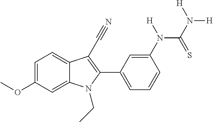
C1=C2C(=CC=C1OC)C(C#N)=C(C1=CC=CC(N(C(N([H])[H])=S)[H])=C1)N2CC
